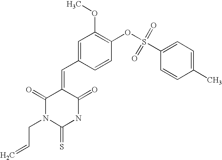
C1(=O)N(CC=C)C(=S)NC(=O)C1=CC1=CC(OC)=C(OS(C2=CC=C(C)C=C2)(=O)=O)C=C1
